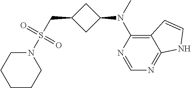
N1(S(CC2CC(N(C)C3=C4C(=NC=N3)NC=C4)C2)(=O)=O)CCCCC1
